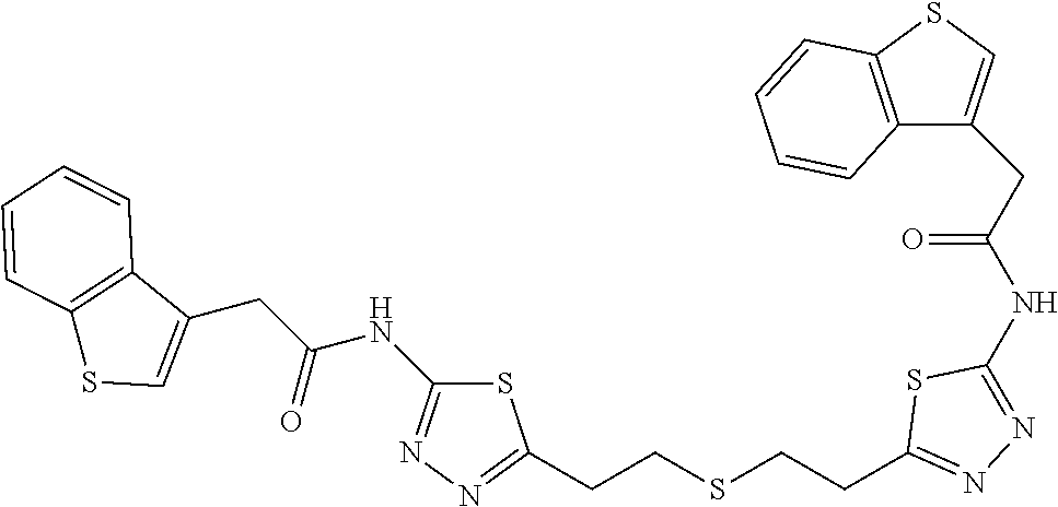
C(CSCCC1=NN=C(NC(CC2=CSC3=C2C=CC=C3)=O)S1)C1=NN=C(NC(CC2=CSC3=C2C=CC=C3)=O)S1
